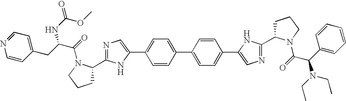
C1CCN(C(=O)C(N(CC)CC)C2=CC=CC=C2)C1C1=NC=C(C2=CC=C(C3=CC=C(C4=CN=C(C5CCCN5C(=O)C(CC5=CC=NC=C5)NC(=O)OC)N4)C=C3)C=C2)N1
